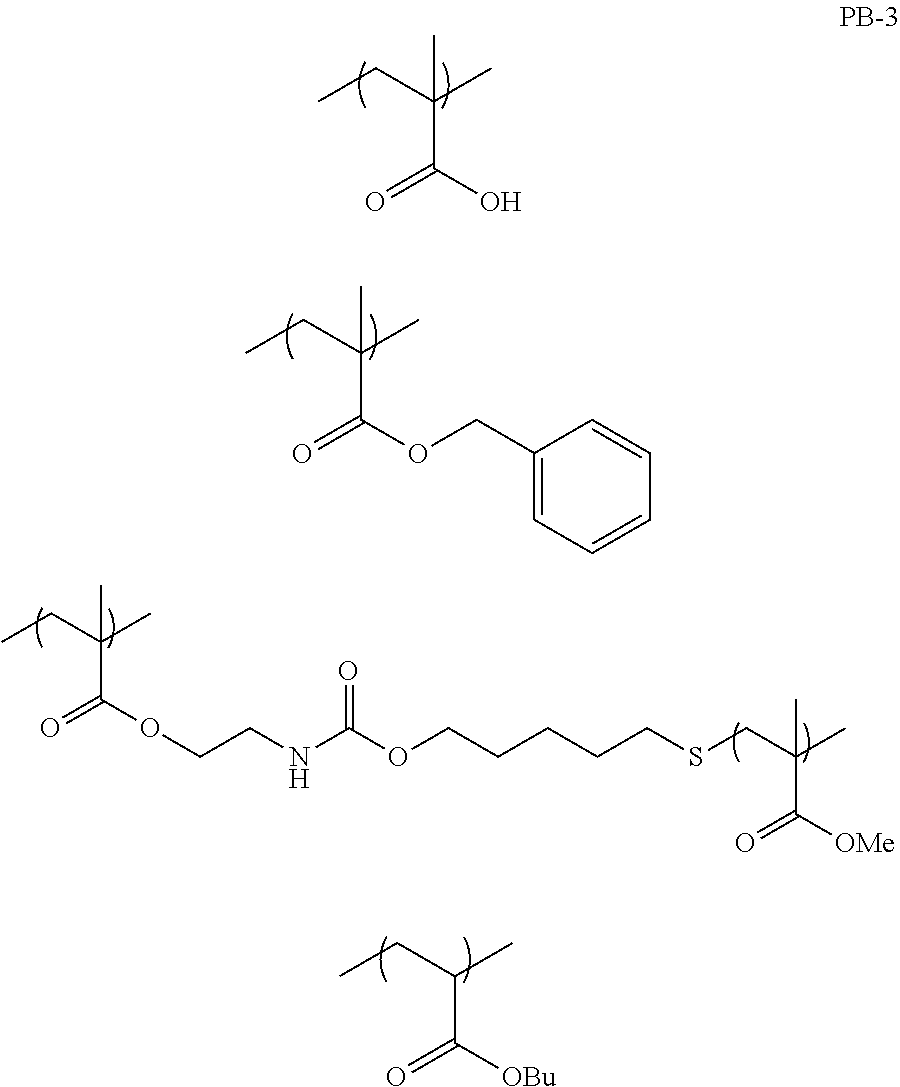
C(C(C)(C(O)=O)C)C.C(C(C)(C(OCC1=CC=CC=C1)=O)C)C.C(C(C)C([OBu])=O)C.C(C)C(C)(C(OCCNC(OCCCCCSCC(C)(C)C([OMe])=O)=O)=O)C
